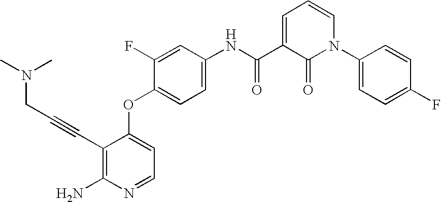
C1=C(NC(C2=CC=CN(C3=CC=C(F)C=C3)C2=O)=O)C=C(F)C(OC2=CC=NC(N)=C2C#CCN(C)C)=C1
